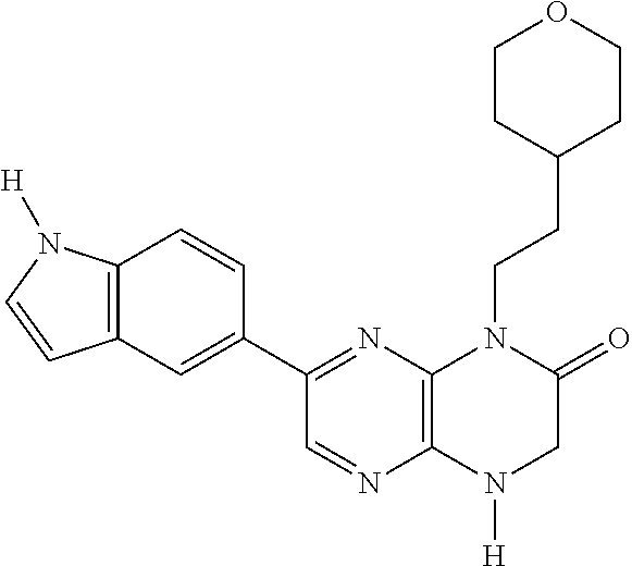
C12=C(N([H])CC(=O)N1CCC1CCOCC1)N=CC(C1=CC3=C(C=C1)N([H])C=C3)=N2
